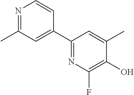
C1(C2=CC(C)=NC=C2)=NC(F)=C(O)C(C)=C1
